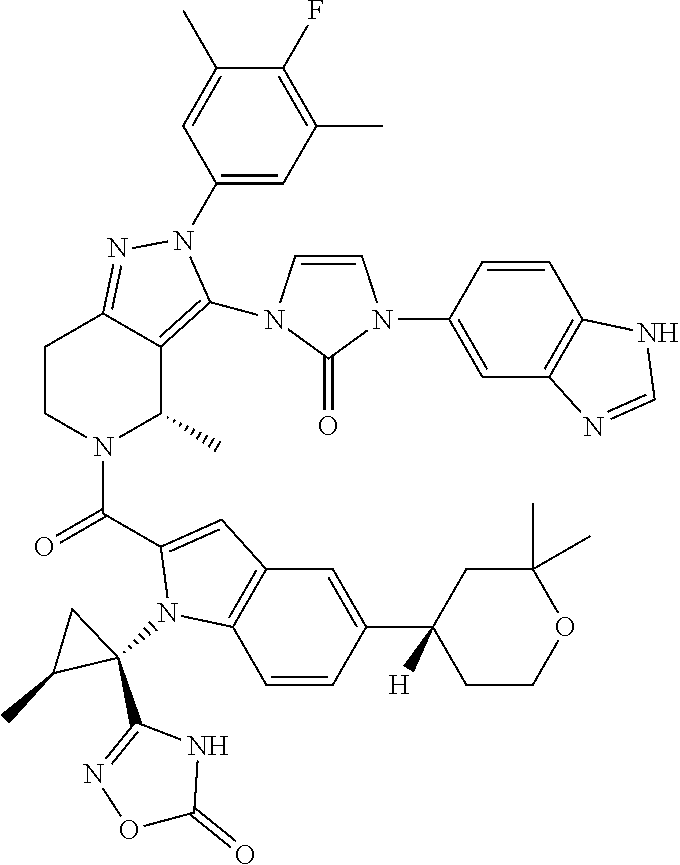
C1(F)=C(C)C=C(N2C(N3C=CN(C4=CC5=C(C=C4)NC=N5)C3=O)=C3C(C)N(C(=O)C4=CC5=C(C=CC(C6([H])CCOC(C)(C)C6)=C5)N4C4(C5=NOC(=O)N5)CC4C)CCC3=N2)C=C1C
